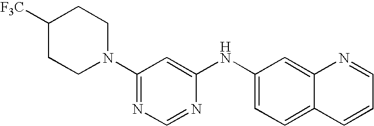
C1([F3C])CCN(C2=NC=NC(NC3=CC=C4C(=C3)N=CC=C4)=C2)CC1
